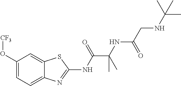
C1(O[CF3])=CC=C2C(=C1)SC(NC(C(NC(CNC(C)(C)C)=O)(C)C)=O)=N2
